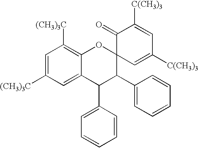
C1=C([(CH3)3C])C=C2C(=C1[(CH3)3C])OC1(C(C3=CC=CC=C3)C2C2=CC=CC=C2)C=C([C(CH3)3])C=C([C(CH3)3])C1=O
